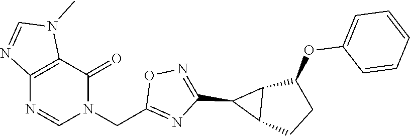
N1=CN(CC2=NC(C3C4C3C(OC3=CC=CC=C3)CC4)=NO2)C(=O)C2=C1N=CN2C
